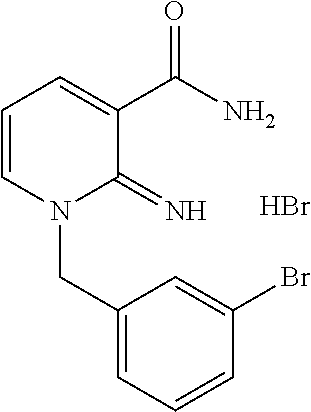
C1=CN(CC2=CC=CC(Br)=C2)C(=N)C(C(N)=O)=C1.Br
